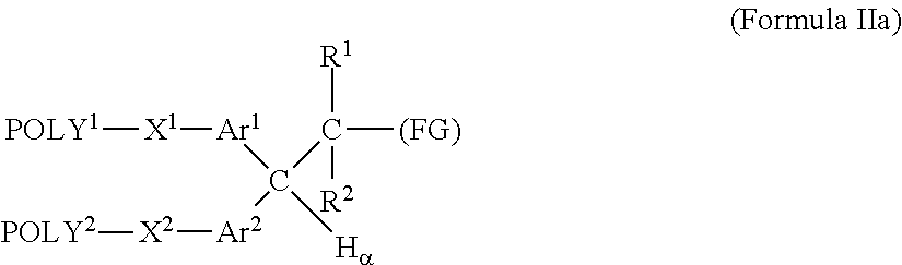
[POLY1][X1][Ar1]C([Ha])(C([R1])([R2])[(FG)])[Ar2][X2][POLY2]
